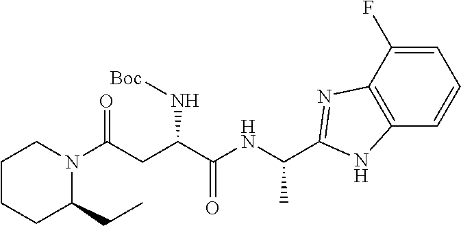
C(CC(C(NC(C)C1=NC2=C(C=CC=C2F)N1)=O)N[Boc])(=O)N1C(CC)CCCC1
